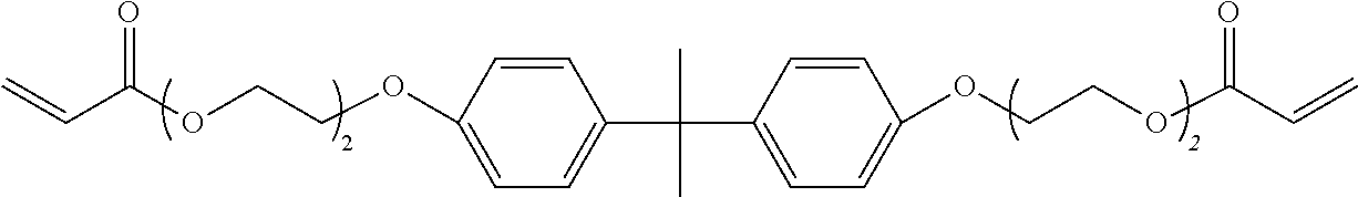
C1=C(OCCOC(C=C)=O)C=CC(C(C)(C2=CC=C(OCCOC(C=C)=O)C=C2)C)=C1
